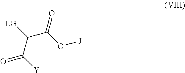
C(C([LG])C([Y])=O)(O[J])=O
